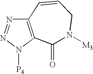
C12=C(N([P4])N=N1)C(=O)N([M3])CC=C2
